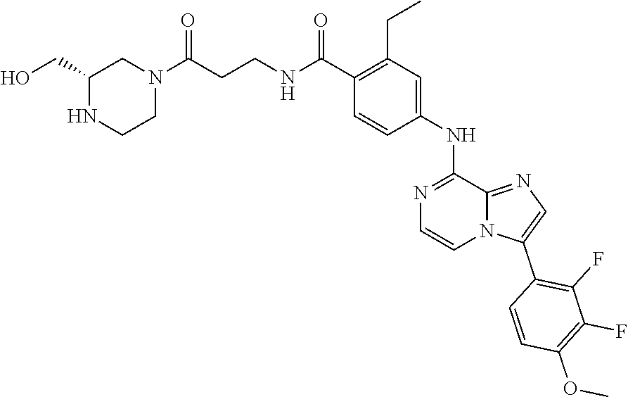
N1(C(CCNC(C2=C(CC)C=C(NC3=NC=CN4C3=NC=C4C3=C(F)C(F)=C(OC)C=C3)C=C2)=O)=O)CC(CO)NCC1
